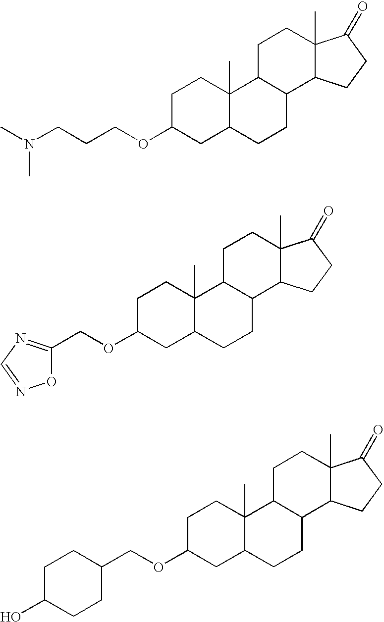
C1C(OCCCN(C)C)CC2C(C)(C1)C1C(CC2)C2C(C)(CC1)C(=O)CC2.C1C(OCC2=NC=NO2)CC2C(C)(C1)C1C(CC2)C2C(C)(CC1)C(=O)CC2.C1C(OCC2CCC(O)CC2)CC2C(C)(C1)C1C(CC2)C2C(C)(CC1)C(=O)CC2
